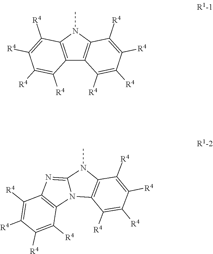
C1([R4])=C([R4])C2=C(C([R4])=C1[R4])N(C)C1=C2C([R4])=C([R4])C([R4])=C1[R4].N1=C2N(C3=C(C([R4])=C([R4])C([R4])=C3[R4])N2C)C2=C1C([R4])=C([R4])C([R4])=C2[R4]
